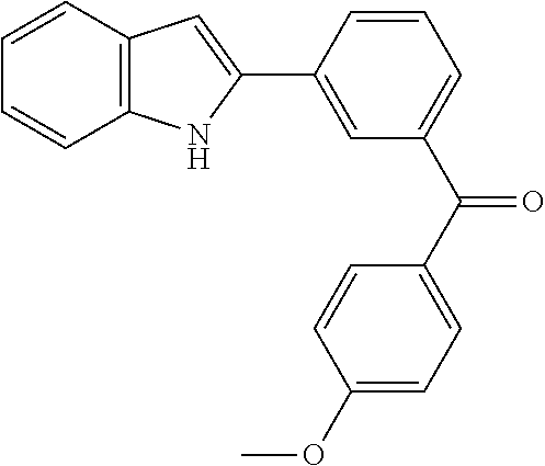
C12=C(C=CC=C1)C=C(C1=CC(C(C3=CC=C(OC)C=C3)=O)=CC=C1)N2
